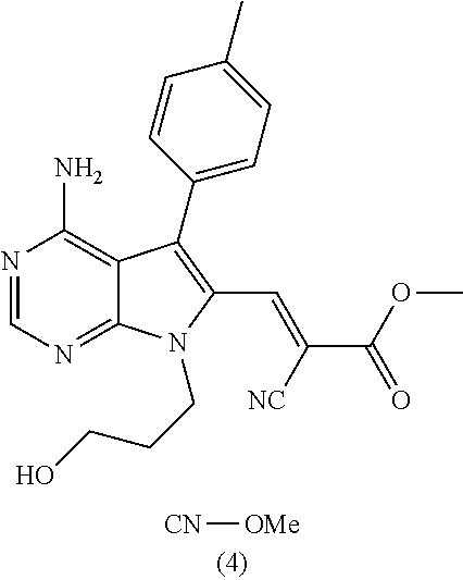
N1=CN=C2C(=C1N)C(C1=CC=C(C)C=C1)=C(C=C(C(=O)OC)[NC])N2CCCO.[CN][OMe]
